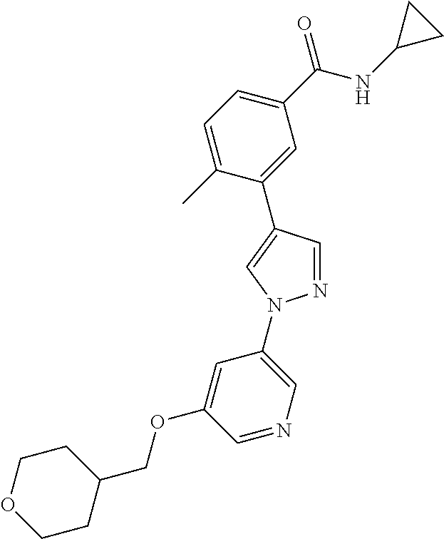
C1=C(C)C(C2=CN(C3=CN=CC(OCC4CCOCC4)=C3)N=C2)=CC(C(NC2CC2)=O)=C1
